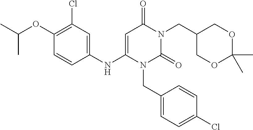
C1(Cl)=C(OC(C)C)C=CC(NC2=CC(=O)N(CC3COC(C)(C)OC3)C(=O)N2CC2=CC=C(Cl)C=C2)=C1
